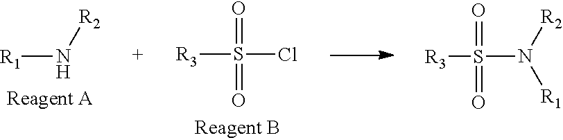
[R3]S(=O)(=O)Cl.[R1]N[R2].S(N([R2])[R1])([R3])(=O)=O
